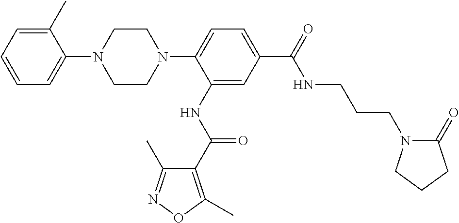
C1=CC=C(C)C(N2CCN(C3=CC=C(C(=O)NCCCN4C(=O)CCC4)C=C3NC(C3=C(C)ON=C3C)=O)CC2)=C1
